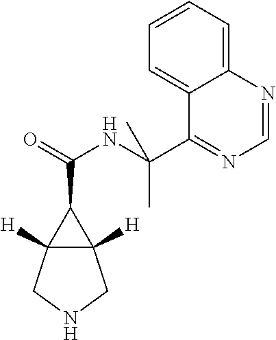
C12([H])C([H])(CNC1)C2C(=O)NC(C1=NC=NC2=CC=CC=C12)(C)C
